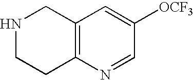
N1CCC2=C(C1)C=C([OCF3])C=N2
